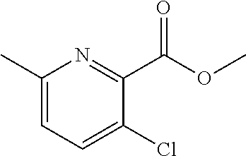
C1(C)=CC=C(Cl)C(C(OC)=O)=N1
